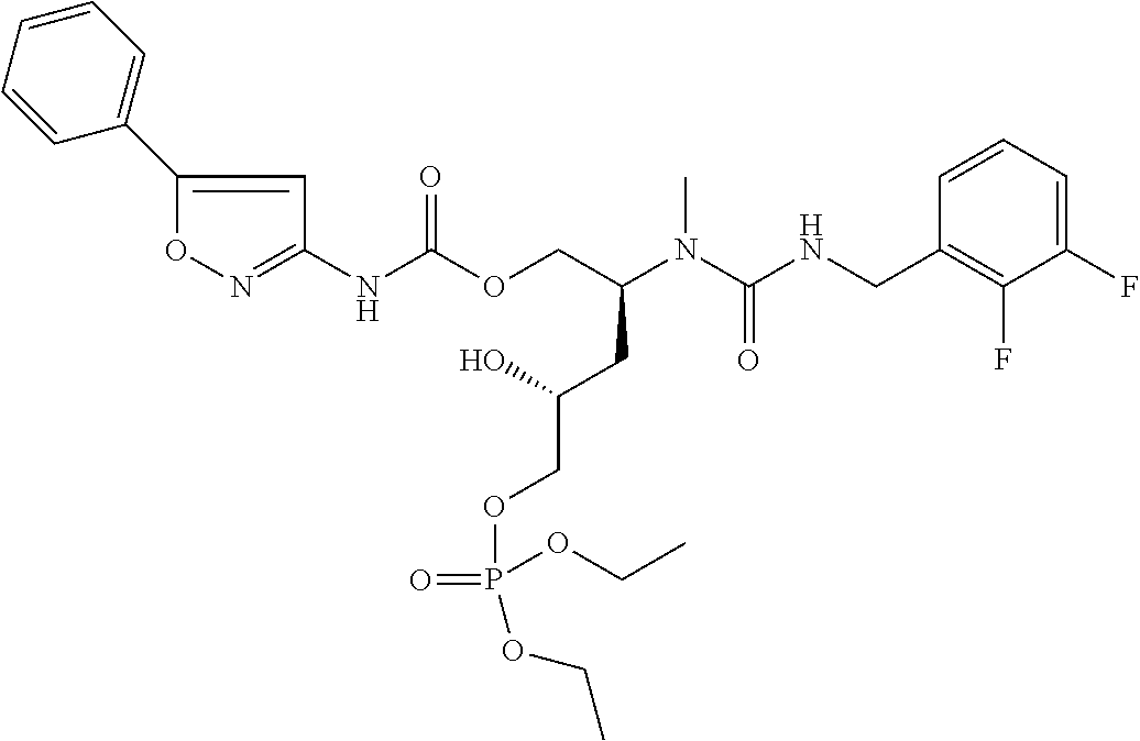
C1=CC(CNC(N(C(COC(NC2=NOC(C3=CC=CC=C3)=C2)=O)CC(COP(=O)(OCC)OCC)O)C)=O)=C(F)C(F)=C1
